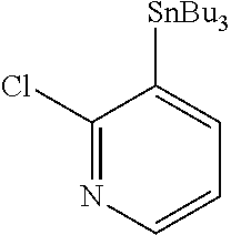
C1(Cl)=NC=CC=C1[SnBu3]
